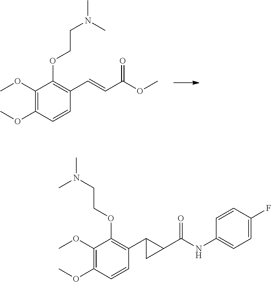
C1(OC)=C(OC)C=CC(C=CC(OC)=O)=C1OCCN(C)C.C1(OC)=C(OC)C=CC(C2C(C(NC3=CC=C(F)C=C3)=O)C2)=C1OCCN(C)C
